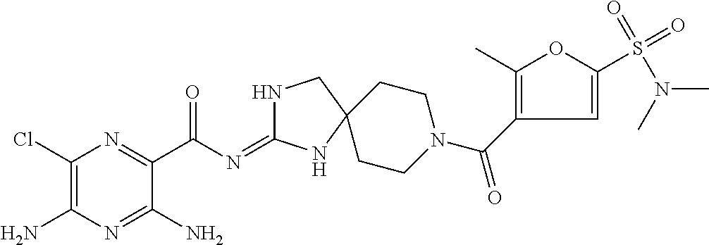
C1(Cl)=C(N)N=C(N)C(C(N=C2NCC3(N2)CCN(C(=O)C2=C(C)OC(S(=O)(=O)N(C)C)=C2)CC3)=O)=N1
